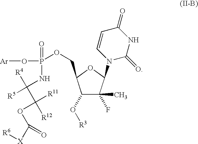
C1(O[R3])C(C)(F)C(N2C(=O)NC(=O)C=C2)OC1COP(O[Ar])(=O)NC([R4])(C([R11])(OC([X][R6])=O)[R12])[R5]
